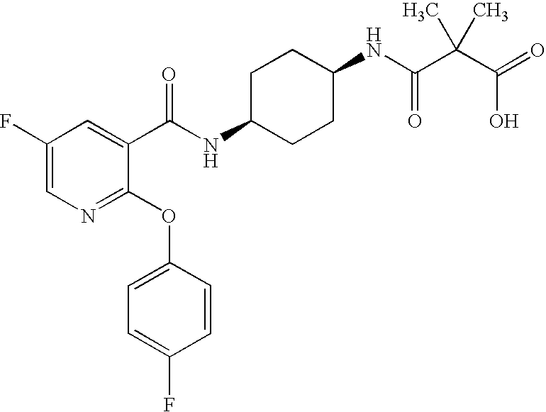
N1=C(OC2=CC=C(F)C=C2)C(C(NC2CCC(NC(=O)C(C(=O)O)(C)C)CC2)=O)=CC(F)=C1
